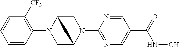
C1(N2CC3N(C4=NC=C(C(NO)=O)C=N4)CC2C3)=C([CF3])C=CC=C1
